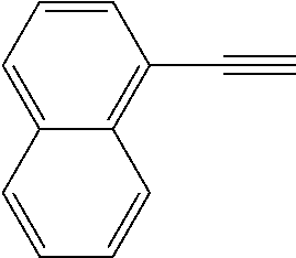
C1=CC=C2C(=C1C#C)C=CC=C2
